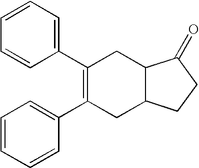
C1=CC=C(C2=C(C3=CC=CC=C3)CC3C(C2)C(=O)CC3)C=C1
